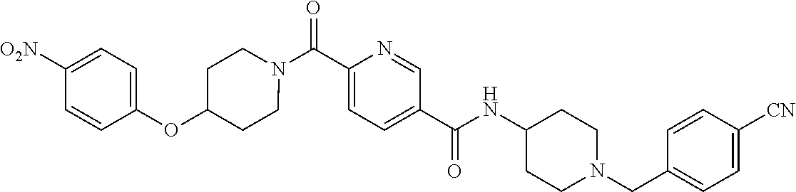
N(C(C1=CC=C(C(=O)N2CCC(OC3=CC=C([NO2])C=C3)CC2)N=C1)=O)C1CCN(CC2=CC=C([CN])C=C2)CC1
